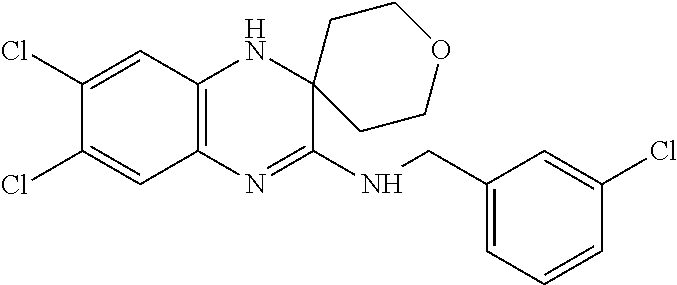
C1(Cl)=CC2=C(C=C1Cl)N=C(NCC1=CC=CC(Cl)=C1)C1(N2)CCOCC1
